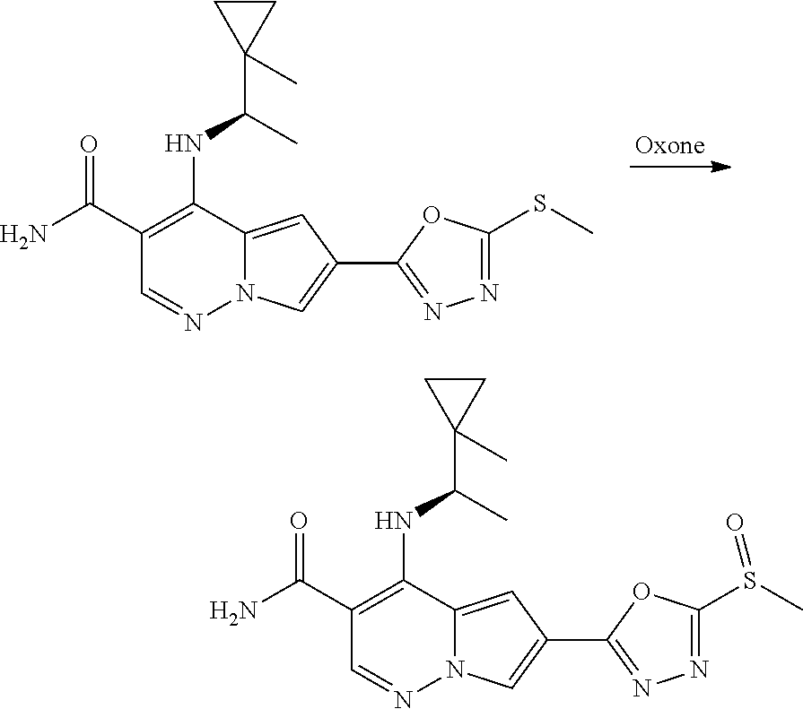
C1(C(N)=O)=C(NC(C2(C)CC2)C)C2=CC(C3=NN=C(SC)O3)=CN2N=C1.C1(C(N)=O)=C(NC(C2(C)CC2)C)C2=CC(C3=NN=C(S(C)=O)O3)=CN2N=C1
